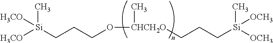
O([CHCH2O](C)CCC[Si]([OCH3])(C)[OCH3])CCC[Si]([H3CO])(C)[H3CO]
